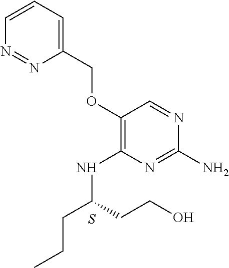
C1(OCC2=CC=CN=N2)=C(NC(CCC)CCO)N=C(N)N=C1.S
